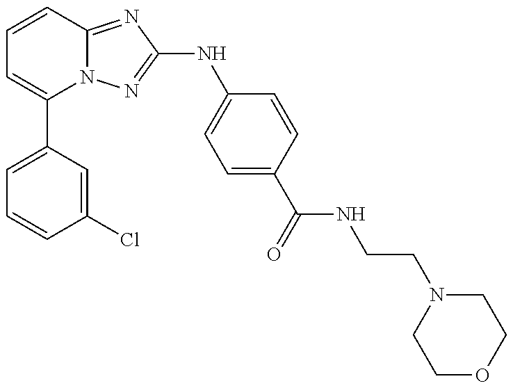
C1=C(C2=CC=CC3=NC(NC4=CC=C(C(=O)NCCN5CCOCC5)C=C4)=NN23)C=C(Cl)C=C1
